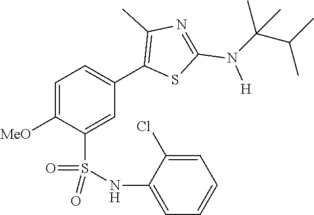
C1=C([MeO])C(S(NC2=CC=CC=C2Cl)(=O)=O)=CC(C2=C(C)N=C(N([H])C(C(C)C)(C)C)S2)=C1
